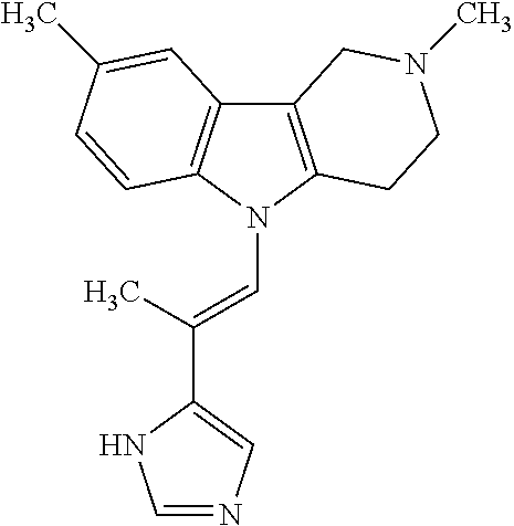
C12=C(N(C=C(C)C3=CN=CN3)C3=C1C=C(C)C=C3)CCN(C)C2
